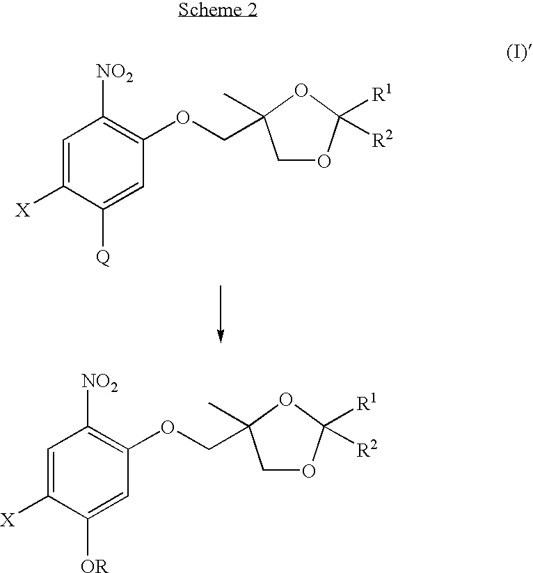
C1=C([X])C([Q])=CC(OCC2(C)COC([R1])([R2])O2)=C1[NO2].C1=C([X])C([OR])=CC(OCC2(C)COC([R1])([R2])O2)=C1[NO2]
